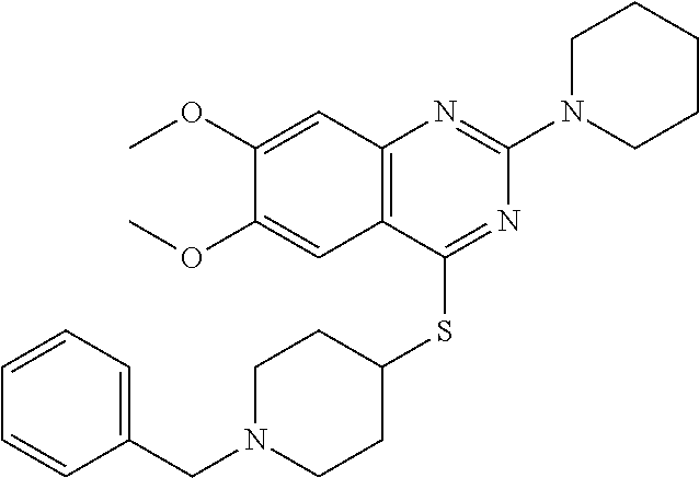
C12=C(C(SC3CCN(CC4=CC=CC=C4)CC3)=NC(N3CCCCC3)=N1)C=C(OC)C(OC)=C2
